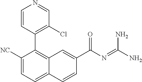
C1([NC])=CC=C2C(=C1C1=C(Cl)C=NC=C1)C=C(C(N=C(N)N)=O)C=C2
